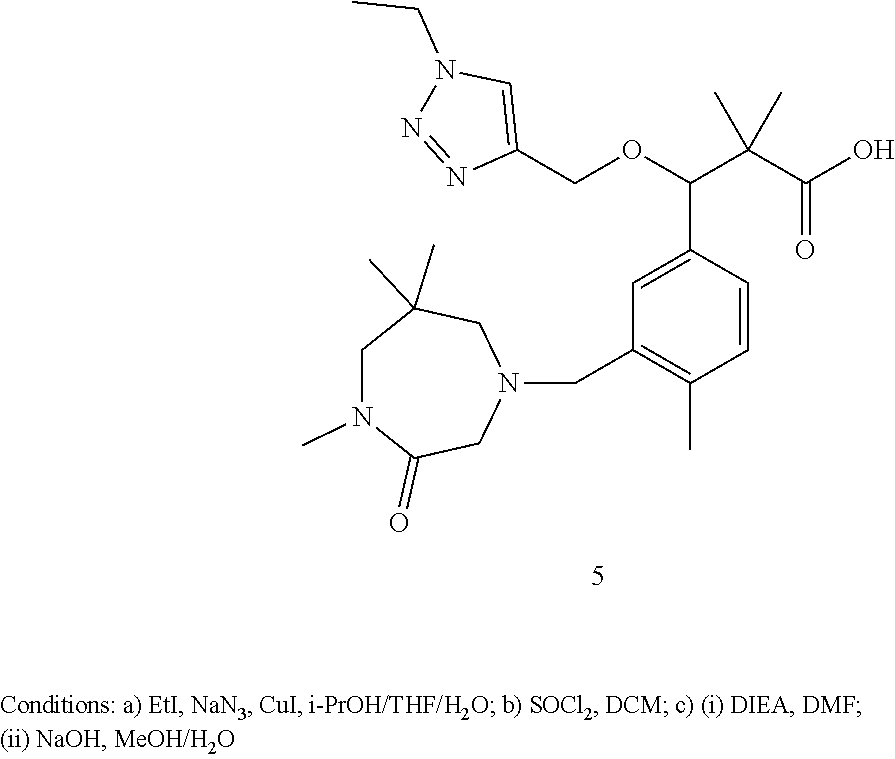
O(C(C(C(O)=O)(C)C)C1=CC(CN2CC(C)(C)CN(C)C(=O)C2)=C(C)C=C1)CC1=CN(CC)N=N1
